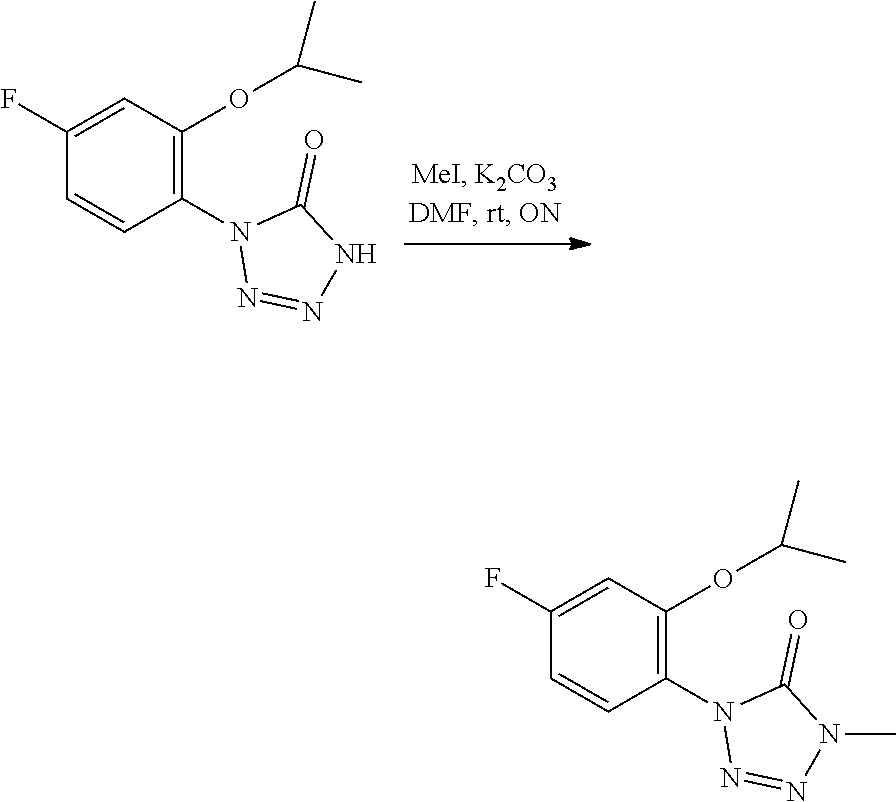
C1(F)=CC(OC(C)C)=C(N2N=NN(C)C2=O)C=C1.C1(F)=CC(OC(C)C)=C(N2N=NNC2=O)C=C1
